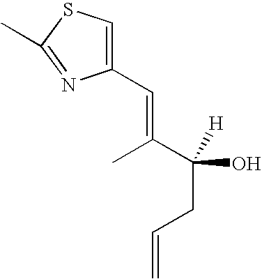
C1(C=C(C([H])(O)CC=C)C)=CSC(C)=N1
